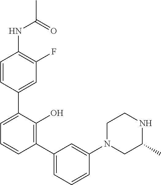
C1(NC(C)=O)=C(F)C=C(C2=CC=CC(C3=CC=CC(N4CC(C)NCC4)=C3)=C2O)C=C1
